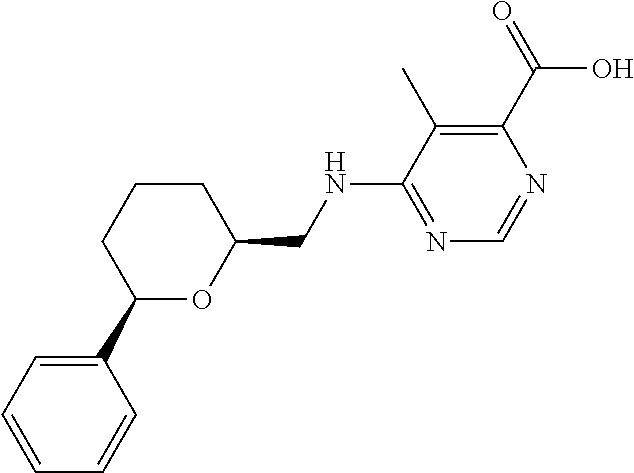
C1=CC=CC(C2CCCC(CNC3=NC=NC(C(=O)O)=C3C)O2)=C1
